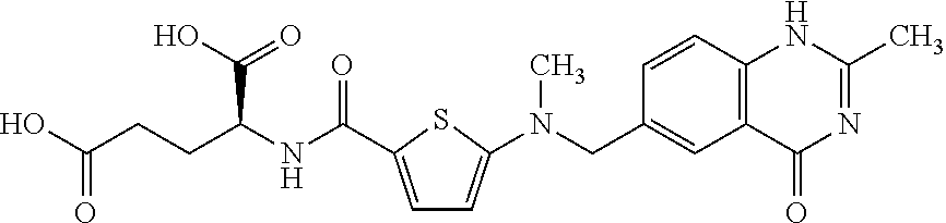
OC(CCC(NC(=O)C1=CC=C(N(CC2=CC3=C(C=C2)NC(C)=NC3=O)C)S1)C(O)=O)=O
